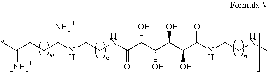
*C(CCC(NCCNC(C(C(C(C(C(NCCNC)=O)O)O)O)O)=O)=N)=N
